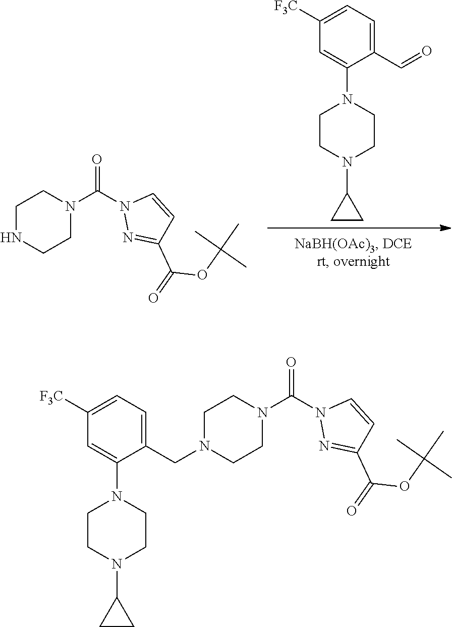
O=CC1=CC=C([F3C])C=C1N1CCN(C2CC2)CC1.N1(C(N2N=C(C(=O)OC(C)(C)C)C=C2)=O)CCNCC1.N1(C(N2N=C(C(=O)OC(C)(C)C)C=C2)=O)CCN(CC2=CC=C([F3C])C=C2N2CCN(C3CC3)CC2)CC1
